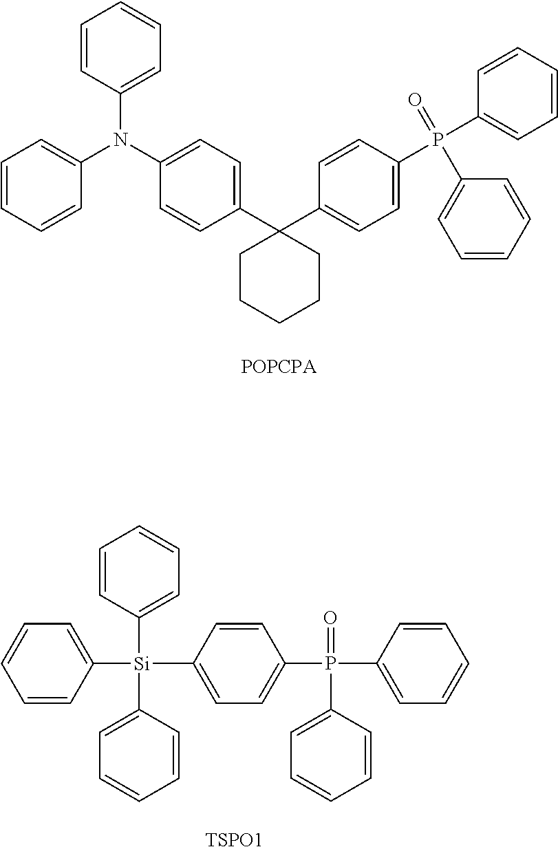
C1(N(C2=CC=C(C3(C4=CC=C(P(C5=CC=CC=C5)(=O)C5=CC=CC=C5)C=C4)CCCCC3)C=C2)C2=CC=CC=C2)=CC=CC=C1.C1=CC([Si](C2=CC=C(P(C3=CC=CC=C3)(=O)C3=CC=CC=C3)C=C2)(C2=CC=CC=C2)C2=CC=CC=C2)=CC=C1.[TSPO1]
